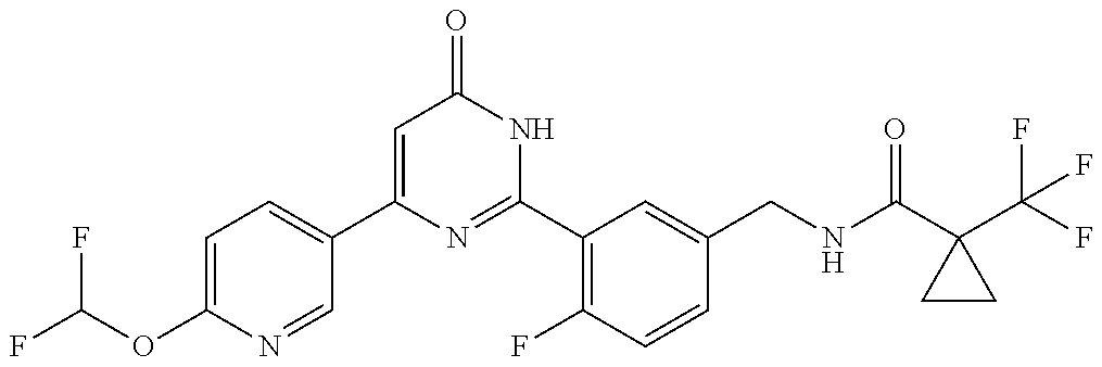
C1(C2=CC=C(OC(F)F)N=C2)=CC(=O)NC(C2=C(F)C=CC(CNC(C3(C(F)(F)F)CC3)=O)=C2)=N1
